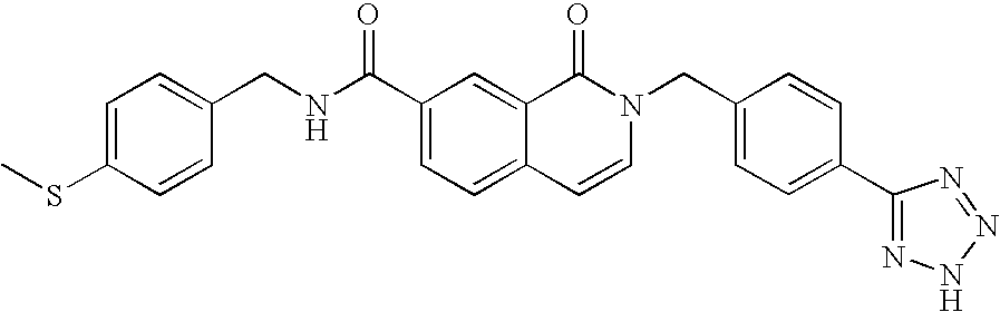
C1=C(SC)C=CC(CNC(C2=CC=C3C(=C2)C(=O)N(CC2=CC=C(C4=NNN=N4)C=C2)C=C3)=O)=C1
